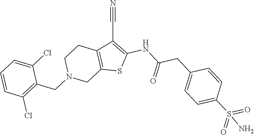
C12=C(C(C#N)=C(NC(CC3=CC=C(S(=O)(=O)N)C=C3)=O)S1)CCN(CC1=C(Cl)C=CC=C1Cl)C2
